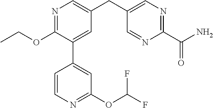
C1(OCC)=NC=C(CC2=CN=C(C(N)=O)N=C2)C=C1C1=CC(OC(F)F)=NC=C1
